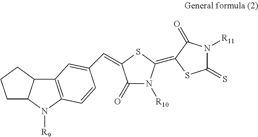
C1C2C(CC1)C1=C(N2[R9])C=CC(C=C2C(=O)N([R10])C(=C3C(=O)N([R11])C(=S)S3)S2)=C1
